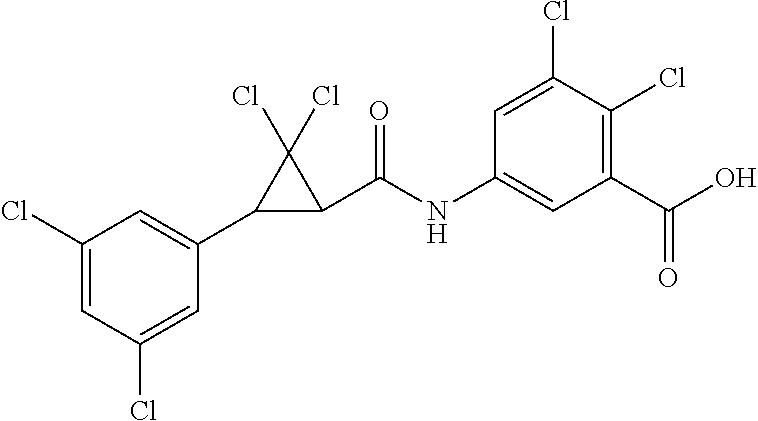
C1=C(Cl)C=C(C2C(C(NC3=CC(C(O)=O)=C(Cl)C(Cl)=C3)=O)C2(Cl)Cl)C=C1Cl
